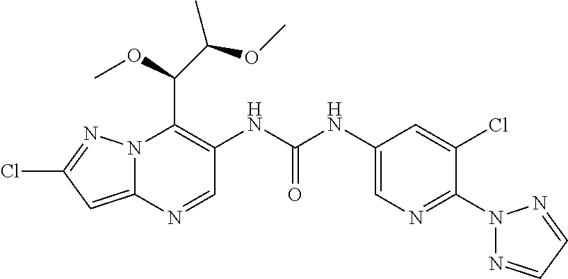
N12C(=CC(Cl)=N1)N=CC(NC(NC1=CN=C(N3N=CC=N3)C(Cl)=C1)=O)=C2C(OC)C(OC)C
